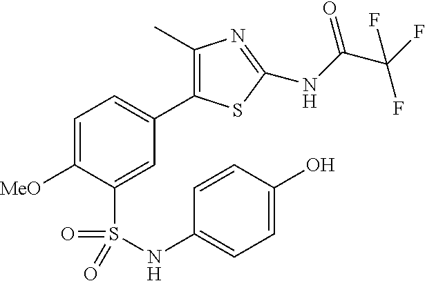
C1=C([MeO])C(S(=O)(=O)NC2=CC=C(O)C=C2)=CC(C2=C(C)N=C(NC(C(F)(F)F)=O)S2)=C1
